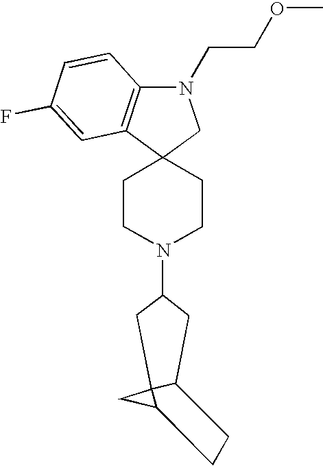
C1CN(C2CC3C4(CC4CC3)C2)CCC12CN(CCOC)C1=C2C=C(F)C=C1
